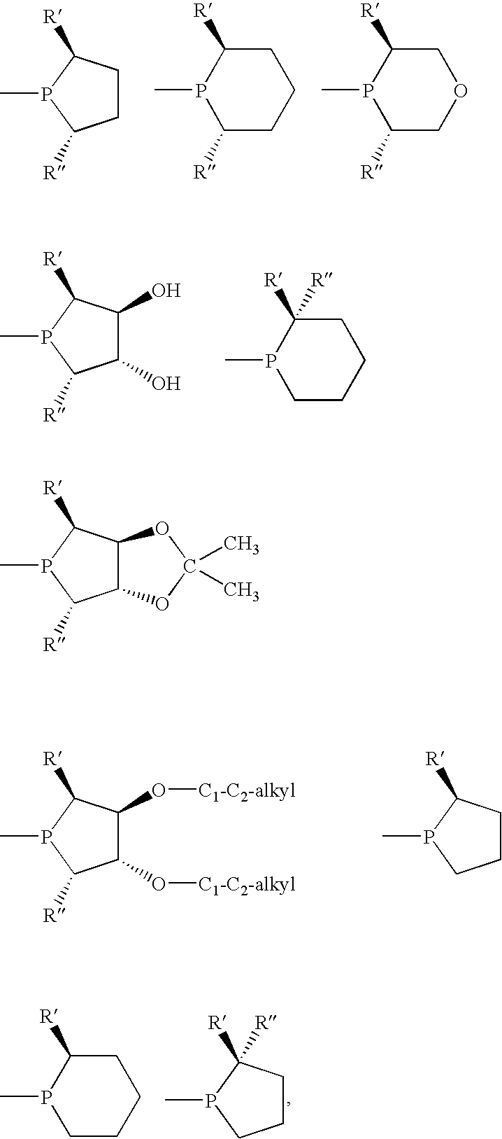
C1CC([R])P(C)C1[R].P1(C)C([R])CCCC1[R].P1(C)C([R])COCC1[R].C1(O)C(O)C([R])P(C)C1[R].P1(C)CCCCC1([R])[R].C12C(C([R])P(C)C1[R])OC(C)(C)O2.C1(O[C1-C2-alkyl])C(O[C1-C2-alkyl])C([R])P(C)C1[R].C1CC([R])P(C)C1.P1(C)CCCCC1[R].C1CC([R])([R])P(C)C1
